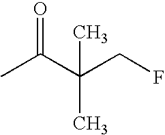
C(C(C)=O)(CF)(C)C
